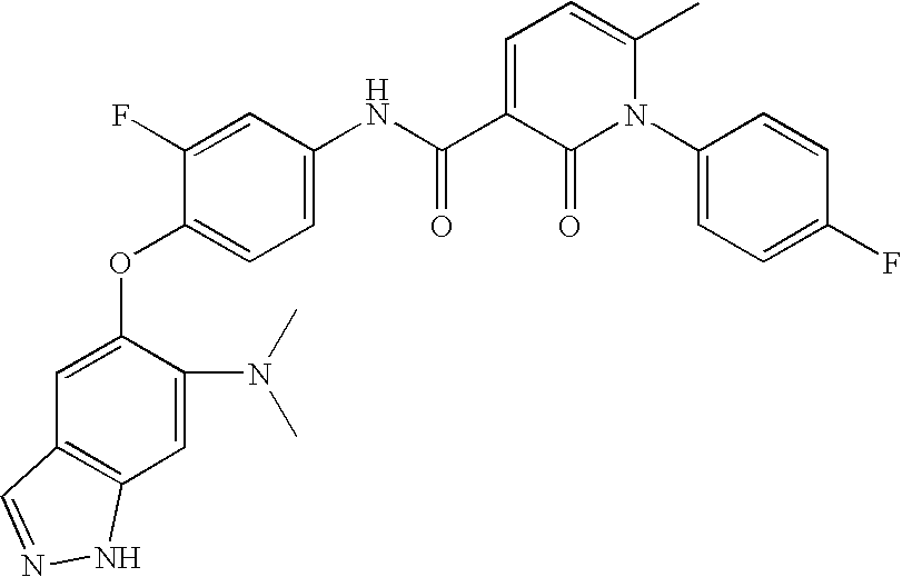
C1=C(OC2=CC=C(NC(C3=CC=C(C)N(C4=CC=C(F)C=C4)C3=O)=O)C=C2F)C(N(C)C)=CC2=C1C=NN2
